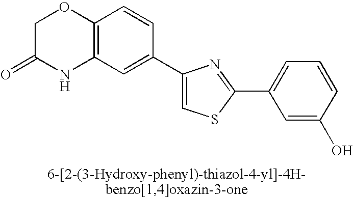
C1C(=O)NC2=C(O1)C=CC(C1=CSC(C3=CC=CC(O)=C3)=N1)=C2
